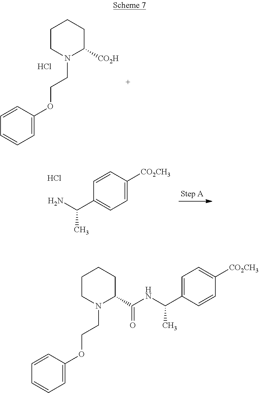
C(C1=CC=C([CO2CH3])C=C1)(N)C.Cl.C1=C(OCCN2C([CO2H])CCCC2)C=CC=C1.Cl.C1=C(OCCN2C(C(NC(C3=CC=C([CO2CH3])C=C3)C)=O)CCCC2)C=CC=C1
